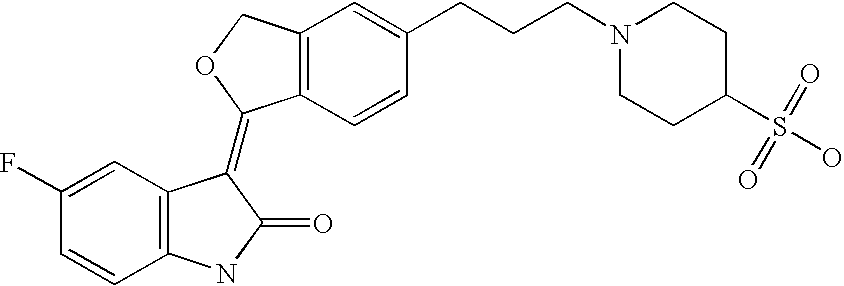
C12=C(C=CC(CCCN3CCC(S(O)(=O)=O)CC3)=C1)C(=C1C3=C(C=CC(F)=C3)NC1=O)OC2
